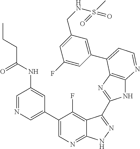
C1=NC=C(C2=CN=C3C(=C2F)C(C2=NC4=C(N2)N=CC=C4C2=CC(CNS(C)(=O)=O)=CC(F)=C2)=NN3)C=C1NC(=O)CCC
